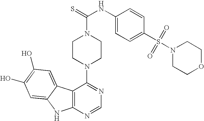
C12=C(N=CN=C1N1CCN(C(=S)NC3=CC=C(S(=O)(=O)N4CCOCC4)C=C3)CC1)NC1=CC(O)=C(O)C=C21
